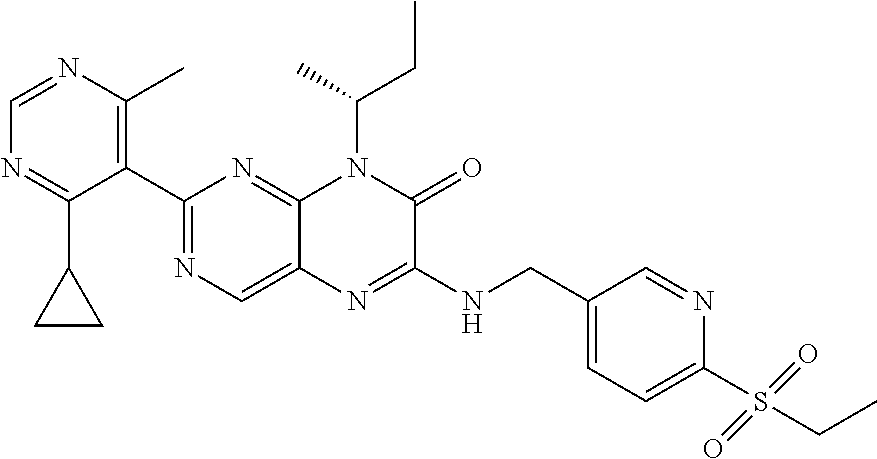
C1(C2=NC=C3C(=N2)N(C(C)CC)C(=O)C(NCC2=CC=C(S(CC)(=O)=O)N=C2)=N3)=C(C)N=CN=C1C1CC1
